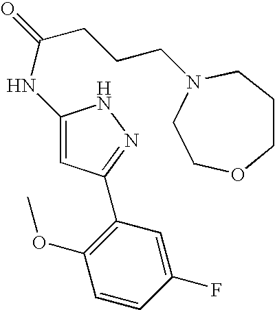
C(CC(NC1=CC(C2=C(OC)C=CC(F)=C2)=NN1)=O)CN1CCCOCC1
